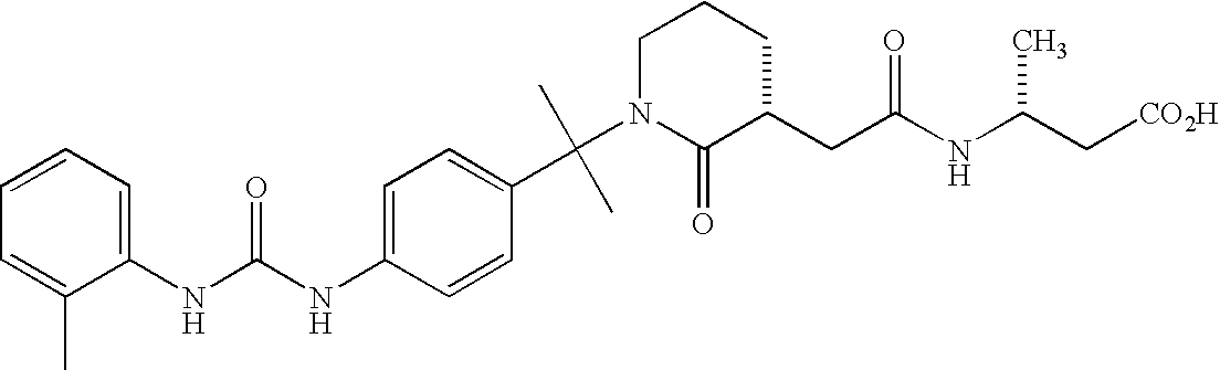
N1(C(C2=CC=C(NC(NC3=CC=CC=C3C)=O)C=C2)(C)C)C(=O)C(CC(NC(C[CO2H])C)=O)CCC1
